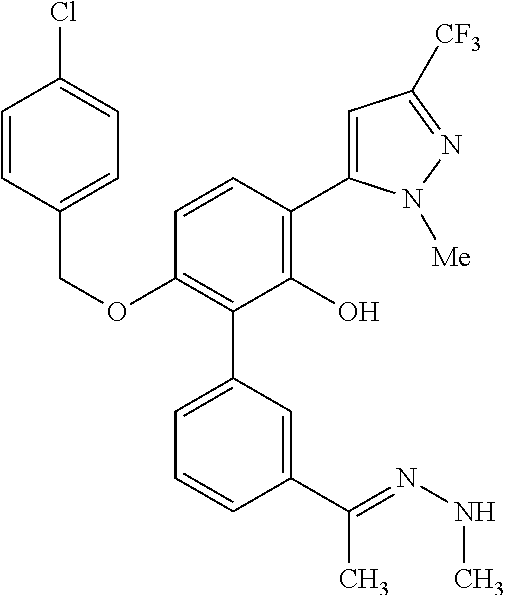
C(OC1=C(C2=CC=CC(C(C)=NNC)=C2)C(O)=C(C2=CC([CF3])=NN2[Me])C=C1)C1=CC=C(Cl)C=C1
